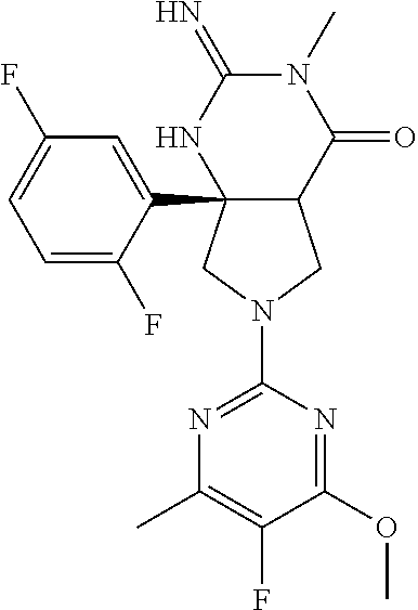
C12(C3=CC(F)=CC=C3F)C(C(=O)N(C)C(=N)N1)CN(C1=NC(C)=C(F)C(OC)=N1)C2
